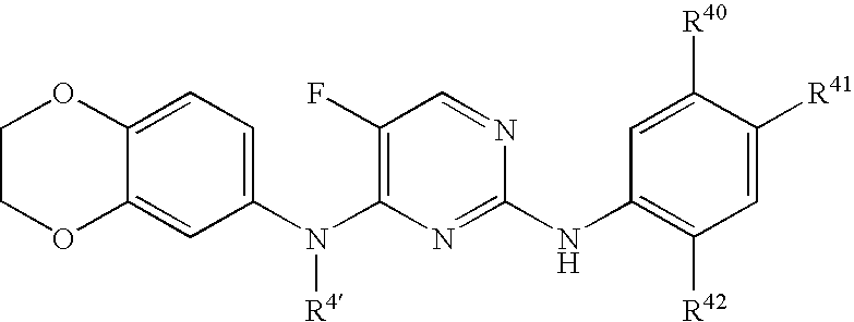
C1COC2=CC(N(C3=C(F)C=NC(NC4=C([R42])C=C([R41])C([R40])=C4)=N3)[R4])=CC=C2O1
